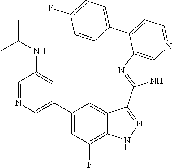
C1=NC=C(C2=CC(F)=C3C(=C2)C(C2=NC4=C(N2)N=CC=C4C2=CC=C(F)C=C2)=NN3)C=C1NC(C)C
